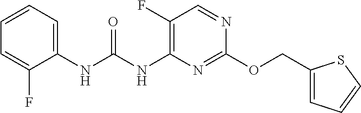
C1(COC2=NC(NC(NC3=CC=CC=C3F)=O)=C(F)C=N2)=CC=CS1
